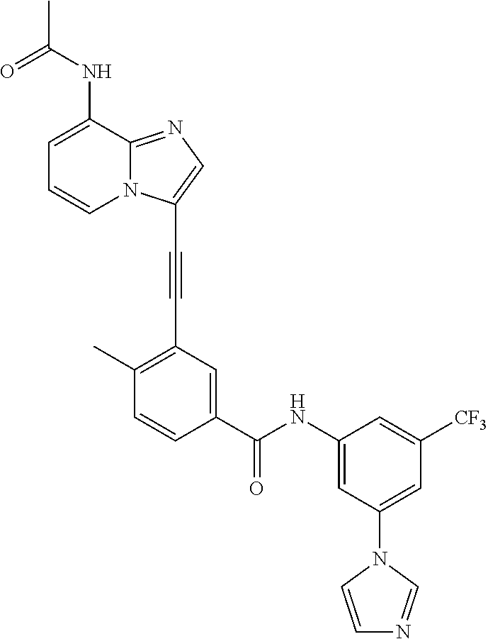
C1=C(NC(C)=O)C2=NC=C(C#CC3=C(C)C=CC(C(NC4=CC(N5C=CN=C5)=CC([CF3])=C4)=O)=C3)N2C=C1
